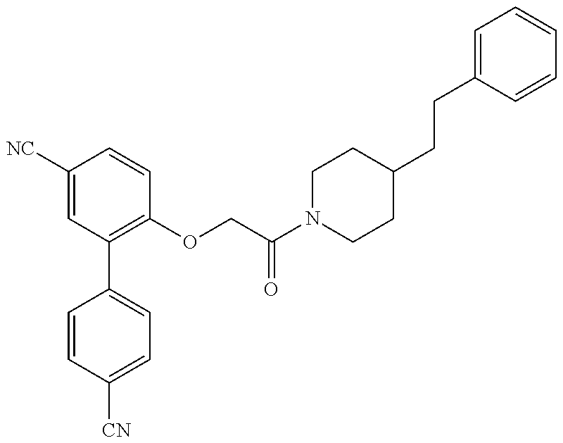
C1=CC([CN])=CC=C1C1=C(OCC(N2CCC(CCC3=CC=CC=C3)CC2)=O)C=CC([NC])=C1
